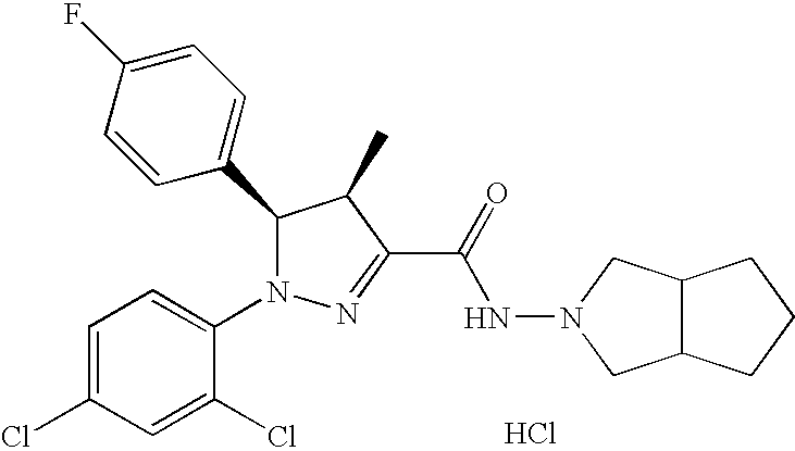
C1=C(F)C=CC(C2N(C3=CC=C(Cl)C=C3Cl)N=C(C(=O)NN3CC4C(C3)CCC4)C2C)=C1.Cl
